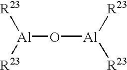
[Al](O[Al]([R23])[R23])([R23])[R23]
